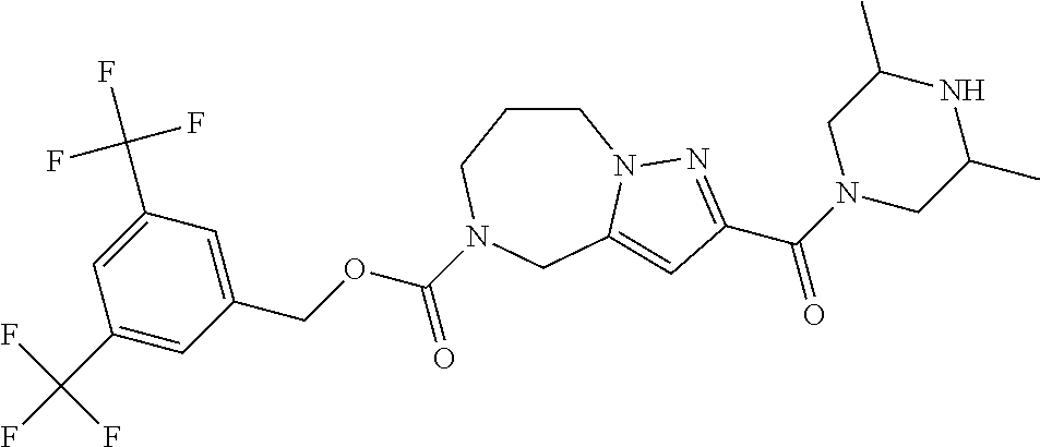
C1CCN(C(OCC2=CC(C(F)(F)F)=CC(C(F)(F)F)=C2)=O)CC2=CC(C(N3CC(C)NC(C)C3)=O)=NN12
